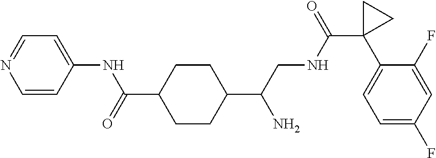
C1(C(CNC(C2(C3=CC=C(F)C=C3F)CC2)=O)N)CCC(C(=O)NC2=CC=NC=C2)CC1
